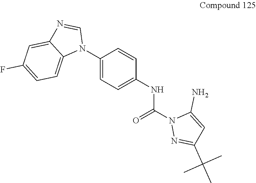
C1(N2C=NC3=CC(F)=CC=C23)=CC=C(NC(N2N=C(C(C)(C)C)C=C2N)=O)C=C1
